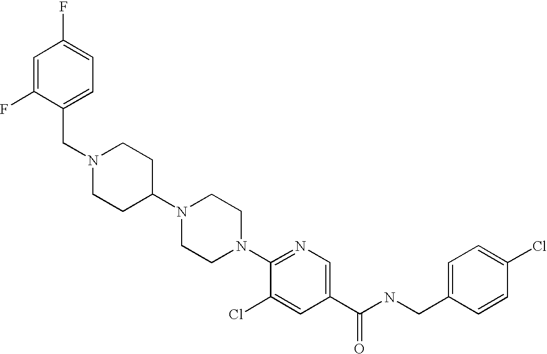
C(N1CCC(N2CCN(C3=NC=C(C(NCC4=CC=C(Cl)C=C4)=O)C=C3Cl)CC2)CC1)C1=CC=C(F)C=C1F
